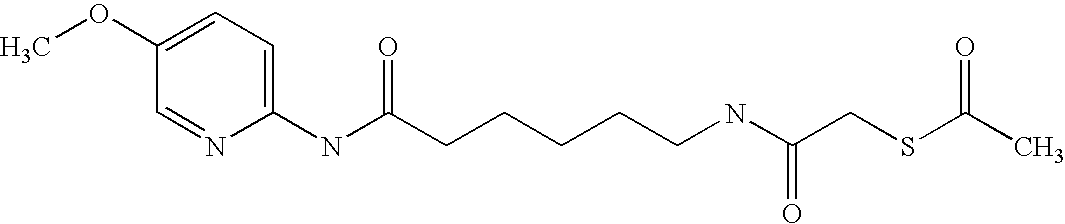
C1(OC)=CC=C(NC(CCCCCNC(CSC(C)=O)=O)=O)N=C1
